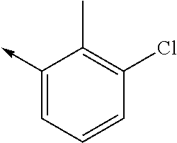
C1(->C)=CC=CC(Cl)=C1C
